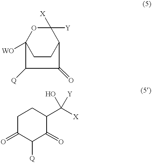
C1CC2C([Y])([X])OC1([WO])C([Q])C2=O.C1C(=O)C([Q])C(=O)C(C([Y])([X])O)C1
